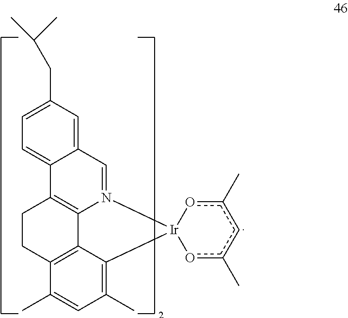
C12=CC(CC(C)C)=CC=C1C1=C3N(=C2)[Ir]2(C4=C(C)C=C(C)C(=C34)CC1)oc(C)cc(C)o2
